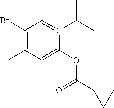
C1(Br)=C(C)C=C(OC(C2CC2)=O)C(C(C)C)=C1
